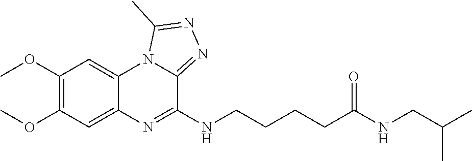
C1(OC)=C(OC)C=C2C(=C1)N1C(=NN=C1C)C(NCCCCC(NCC(C)C)=O)=N2
